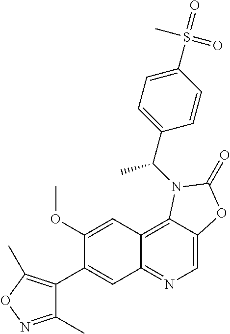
C1(OC)=CC2=C3C(=CN=C2C=C1C1=C(C)ON=C1C)OC(=O)N3C(C1=CC=C(S(C)(=O)=O)C=C1)C
